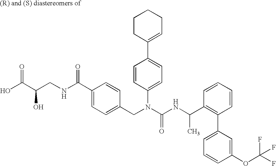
OC(C(CNC(C1=CC=C(CN(C(NC(C2=C(C3=CC=CC(OC(F)(F)F)=C3)C=CC=C2)C)=O)C2=CC=C(C3=CCCCC3)C=C2)C=C1)=O)O)=O
